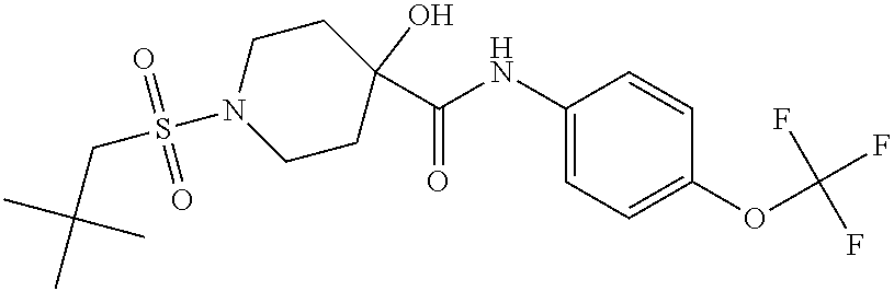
C1(NC(C2(O)CCN(S(CC(C)(C)C)(=O)=O)CC2)=O)=CC=C(OC(F)(F)F)C=C1
